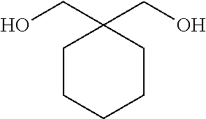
C1CCCCC1(CO)CO
